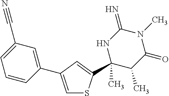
C1(C)(C2=CC(C3=CC(C#N)=CC=C3)=CS2)C(C)C(=O)N(C)C(=N)N1
